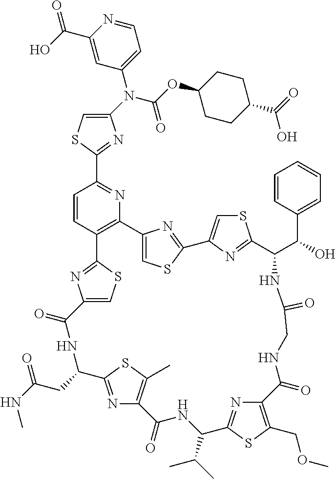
C1(N(C(=O)OC2CCC(C(O)=O)CC2)C2=CC=NC(C(O)=O)=C2)=CSC(C2=NC3=C(C=C2)C2=NC(=CS2)C(=O)NC(CC(NC)=O)C2=NC(=C(C)S2)C(=O)NC(C(C)C)C2=NC(=C(COC)S2)C(=O)NCC(=O)NC(C(C2=CC=CC=C2)O)C2=NC(=CS2)C2=NC3=CS2)=N1
